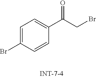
C1=C(Br)C=CC(C(CBr)=O)=C1
